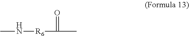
CN[R6]C(=O)C
